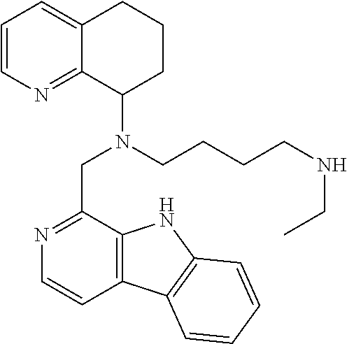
C1=CN=C2C(=C1)CCCC2N(CCCCNCC)CC1=NC=CC2=C1NC1=C2C=CC=C1
